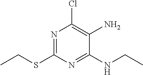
N1=C(SCC)N=C(NCC)C(N)=C1Cl
